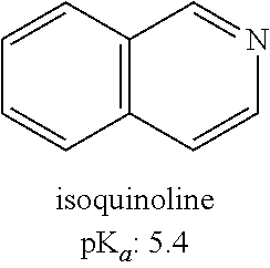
C1=CC2=C(C=C1)C=CN=C2
